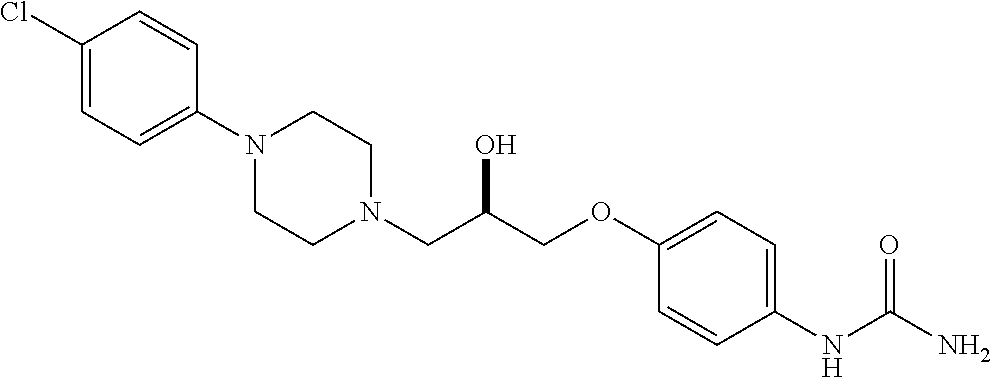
C1(Cl)=CC=C(N2CCN(CC(COC3=CC=C(NC(N)=O)C=C3)O)CC2)C=C1
